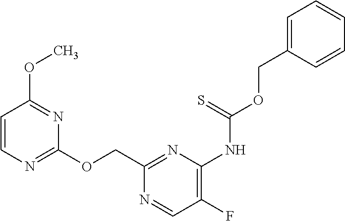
C1(COC2=NC=CC(OC)=N2)=NC(NC(OCC2=CC=CC=C2)=S)=C(F)C=N1
